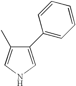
C1(C)=CNC=C1C1=CC=CC=C1
